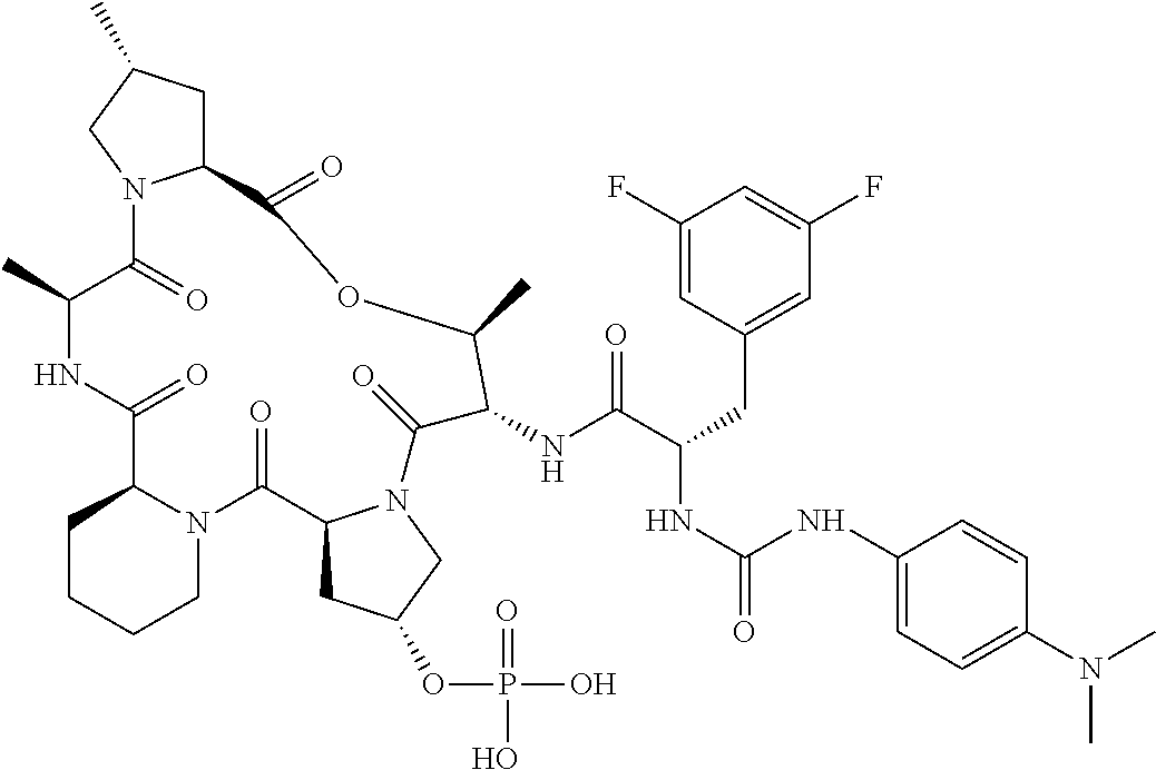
C1CCCN2C1C(=O)NC(C)C(=O)N1C(CC(C)C1)C(=O)OC(C)C(NC(C(CC1=CC(F)=CC(F)=C1)NC(=O)NC1=CC=C(N(C)C)C=C1)=O)C(=O)N1C(C2=O)CC(OP(O)(=O)O)C1
